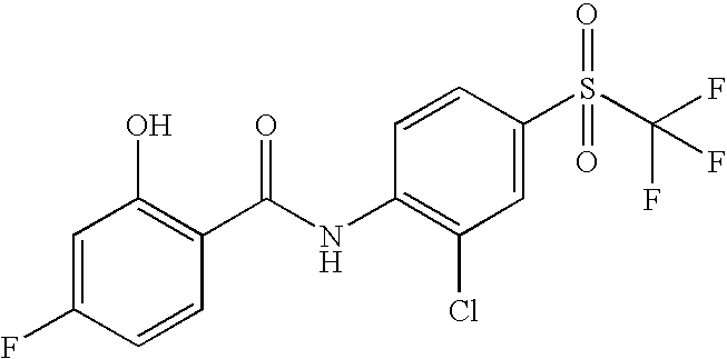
C1=CC(S(C(F)(F)F)(=O)=O)=CC(Cl)=C1NC(C1=C(O)C=C(F)C=C1)=O
